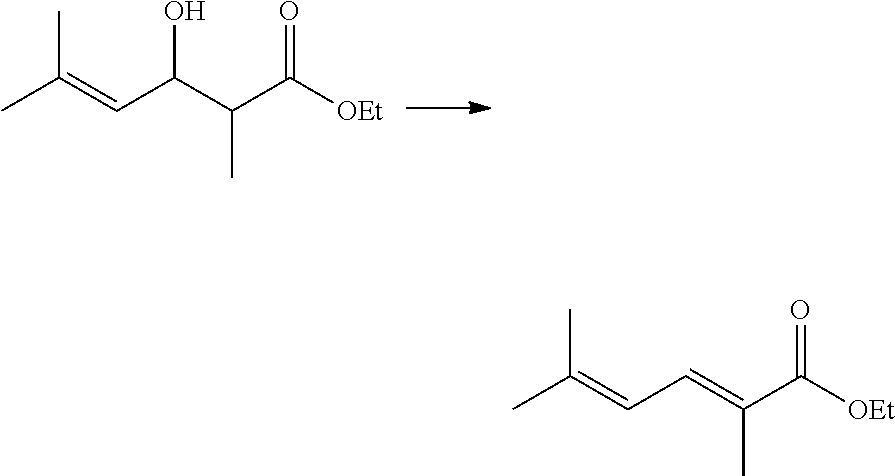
CC(=CC(C(C([OEt])=O)C)O)C.CC(=CC=C(C([OEt])=O)C)C
